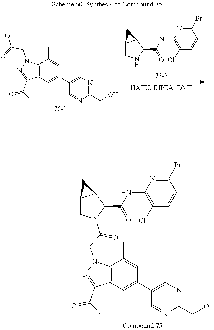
C1(C2=CC3=C(C(C)=C2)N(CC(N2C(C(NC4=C(Cl)C=CC(Br)=N4)=O)C4C(C2)C4)=O)N=C3C(C)=O)=CN=C(CO)N=C1.C1(C(NC2=C(Cl)C=CC(Br)=N2)=O)C2C(CN1)C2.C1(C2=CC3=C(C(C)=C2)N(CC(=O)O)N=C3C(C)=O)=CN=C(CO)N=C1
